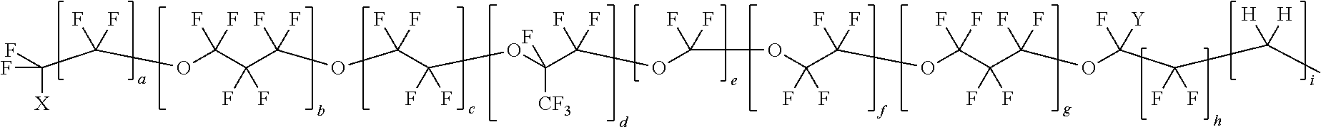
C(C(OC(C(F)(F)C(OC(F)(F)C(OC([CF3])(F)C(OC(OC(C(OC(F)(F)C(C(OC(F)([Y])C(C(C)([H])[H])(F)F)(F)F)(F)F)(F)F)(F)F)(F)F)(F)F)(F)F)(F)F)(F)F)(F)F)(F)([X])F
